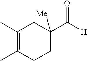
C1(C)=C(C)CCC(C([H])=O)([Me])C1
